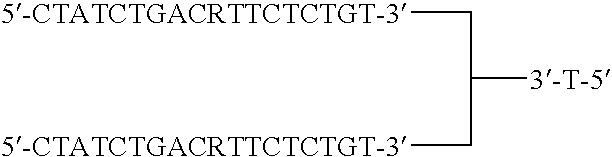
[5-CTATCTGACRTTCTCTGT-3]CC([3-T-5])C[5-CTATCTGACRTTCTCTGT-3]
